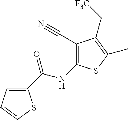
C1(C(NC2=C(C#N)C(C[F3C])=C(C)S2)=O)=CC=CS1
